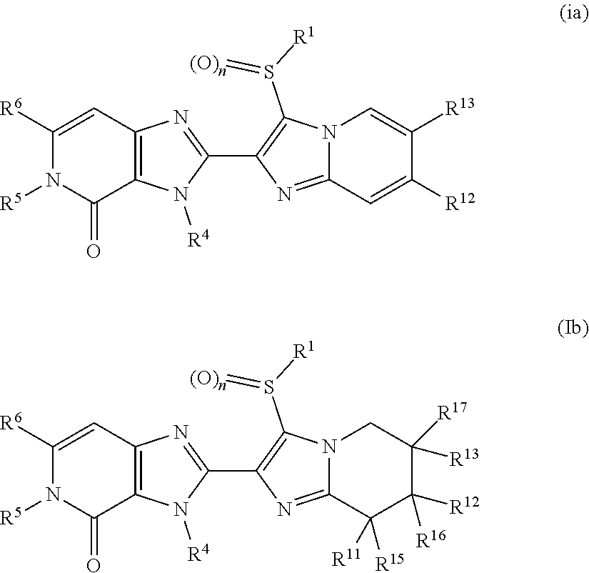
C12=NC(C3=NC4=C(N3[R4])C(=O)N([R5])C([R6])=C4)=C(S(=[(O)n])[R1])N1C=C([R13])C([R12])=C2.C12=NC(C3=NC4=C(N3[R4])C(=O)N([R5])C([R6])=C4)=C(S(=[(O)n])[R1])N1CC([R17])([R13])C([R12])([R16])C2([R15])[R11]
